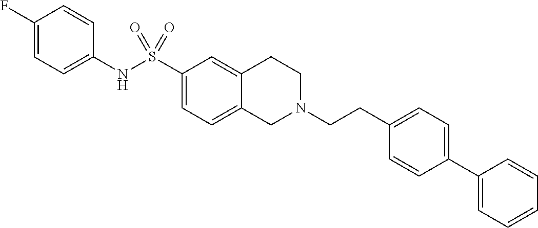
C1(F)=CC=C(NS(C2=CC=C3C(=C2)CCN(CCC2=CC=C(C4=CC=CC=C4)C=C2)C3)(=O)=O)C=C1
